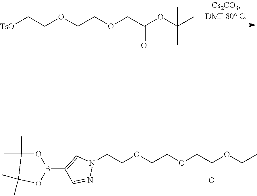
[TsO]CCOCCOCC(OC(C)(C)C)=O.N1(CCOCCOCC(OC(C)(C)C)=O)C=C(B2OC(C)(C)C(C)(C)O2)C=N1
